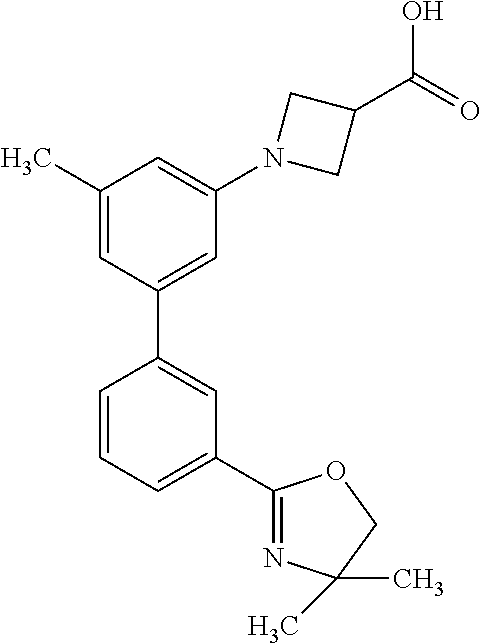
C1=CC=C(C2=NC(C)(C)CO2)C=C1C1=CC(N2CC(C(=O)O)C2)=CC(C)=C1
